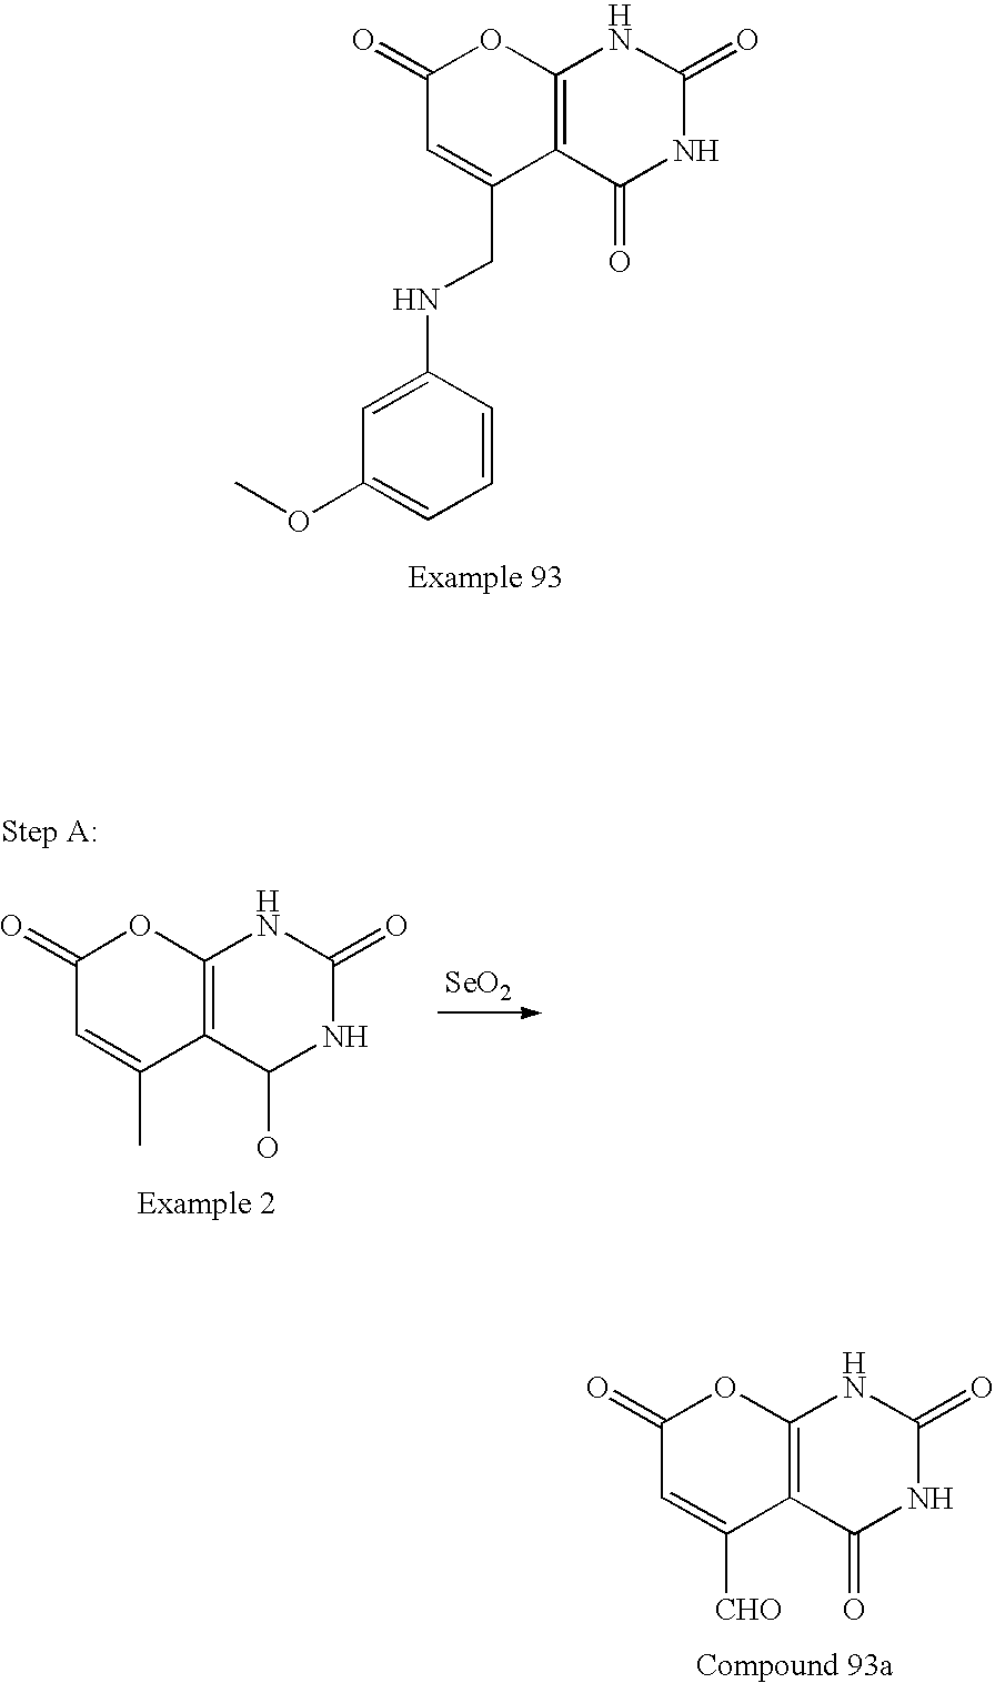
C1(=O)C=C(CNC2=CC(OC)=CC=C2)C2=C(O1)NC(=O)NC2=O.C1(=O)C=C([CHO])C2=C(O1)NC(=O)NC2=O.C1(=O)C=C(C)C2=C(O1)NC(=O)NC2O.[SeO2]
